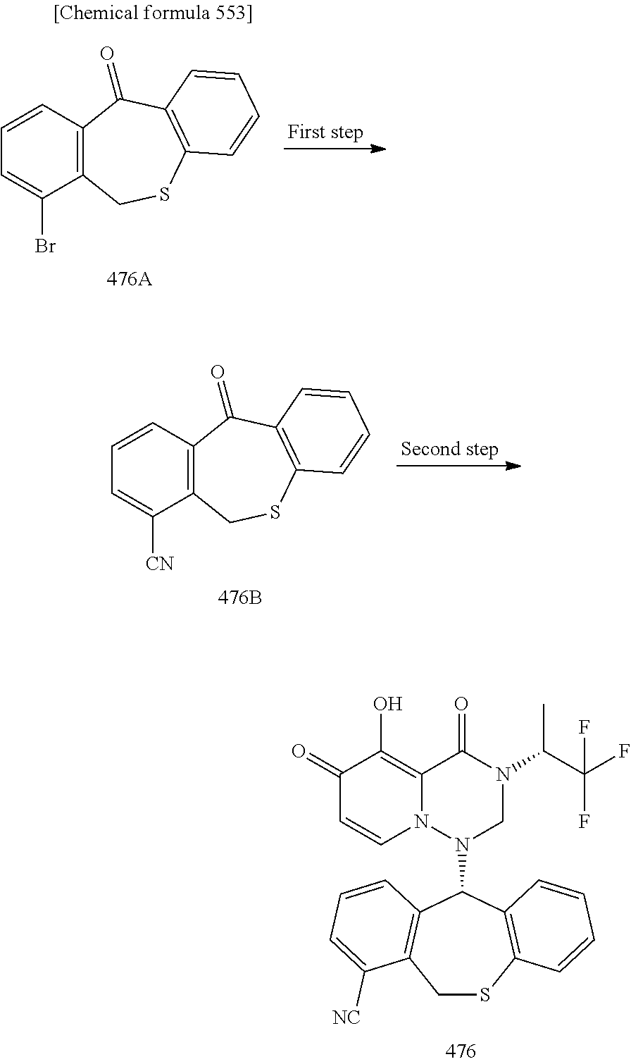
C12=C(C=CC=C1Br)C(=O)C1=C(SC2)C=CC=C1.C12=C(C=CC=C1[CN])C(=O)C1=C(SC2)C=CC=C1.C1SC2=C(C(N3CN(C(C(F)(F)F)C)C(=O)C4=C(O)C(=O)C=CN34)C3=C1C([NC])=CC=C3)C=CC=C2
